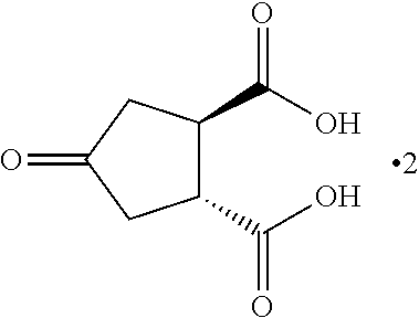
C1(C(=O)O)C(C(=O)O)CC(=O)C1
